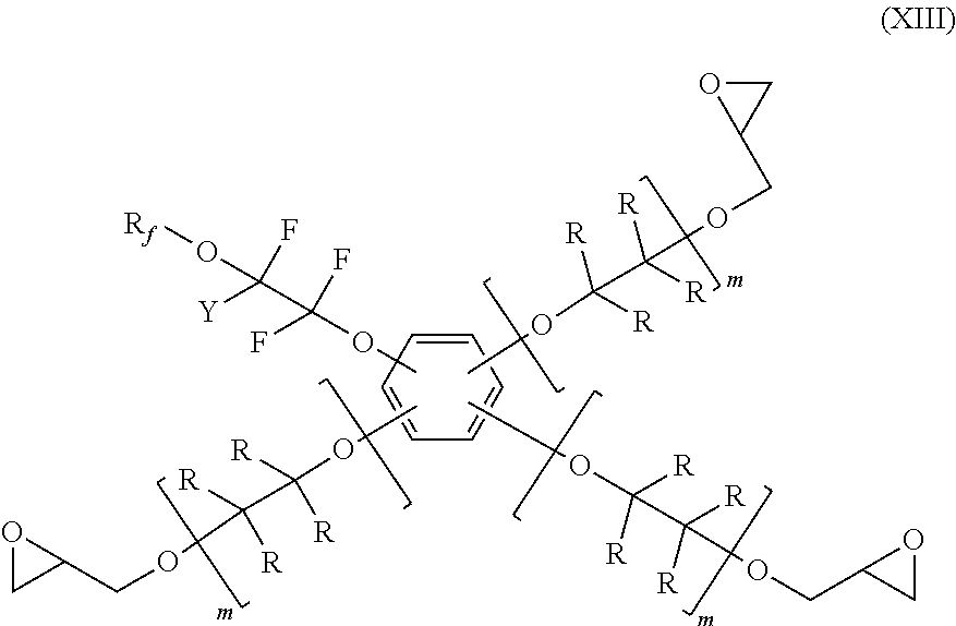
C1=CC=CC=C1.COC(C(O[Rf])(F)[Y])(F)F.COC([R])([R])C([R])([R])OCC1CO1.C([R])([R])(C([R])([R])OCC1CO1)OC.C([R])([R])(C([R])([R])OCC1OC1)OC
